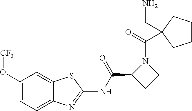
C1(O[CF3])=CC=C2C(=C1)SC(NC(C1CCN1C(C1(CN)CCCC1)=O)=O)=N2
